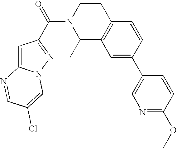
C(N1C(C)C2=C(CC1)C=CC(C1=CN=C(OC)C=C1)=C2)(=O)C1=NN2C(=C1)N=CC(Cl)=C2
